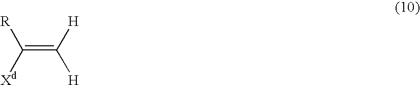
C(=C([H])[H])([Xd])[R]
